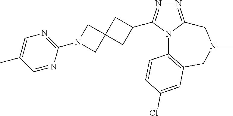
N1=C2N(C(C3CC4(C3)CN(C3=NC=C(C)C=N3)C4)=N1)C1=C(CN(C)C2)C=C(Cl)C=C1
